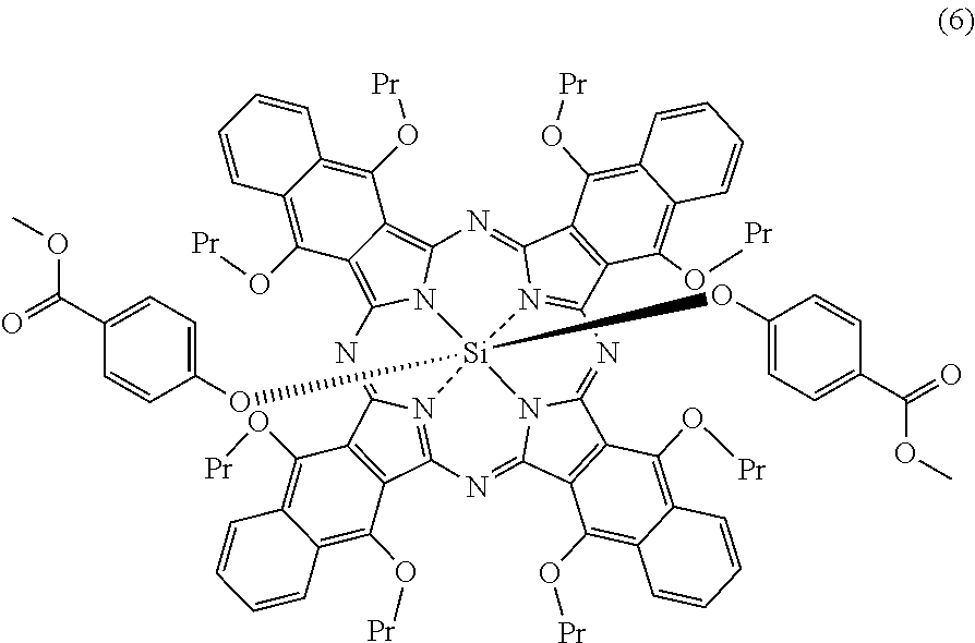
C12=C(O[Pr])C3=C4N5C(=C3C(O[Pr])=C1C=CC=C2)N=C1N2=C(C3=C1C(O[Pr])=C1C(=C3O[Pr])C=CC=C1)N=C1N3[Si]52(OC2=CC=C(C(OC)=O)C=C2)(OC2=CC=C(C(OC)=O)C=C2)N2=C(C5=C(C(O[Pr])=C6C(=C5O[Pr])C=CC=C6)C2=N4)N=C3C2=C1C(O[Pr])=C1C(=C2O[Pr])C=CC=C1
